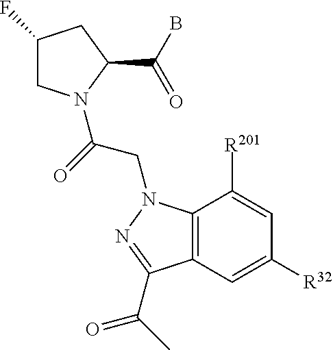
C1(F)CN(C(=O)CN2C3=C(C=C([R32])C=C3[R201])C(C(=O)C)=N2)C(C(B)=O)C1
